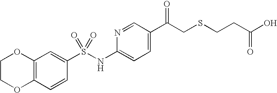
C12=C(C=CC(S(NC3=CC=C(C(CSCCC(O)=O)=O)C=N3)(=O)=O)=C1)OCCO2
